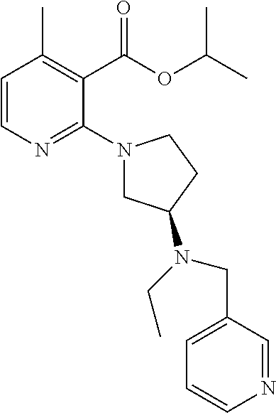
C1=CN=C(N2CC(N(CC)CC3=CC=CN=C3)CC2)C(C(OC(C)C)=O)=C1C
